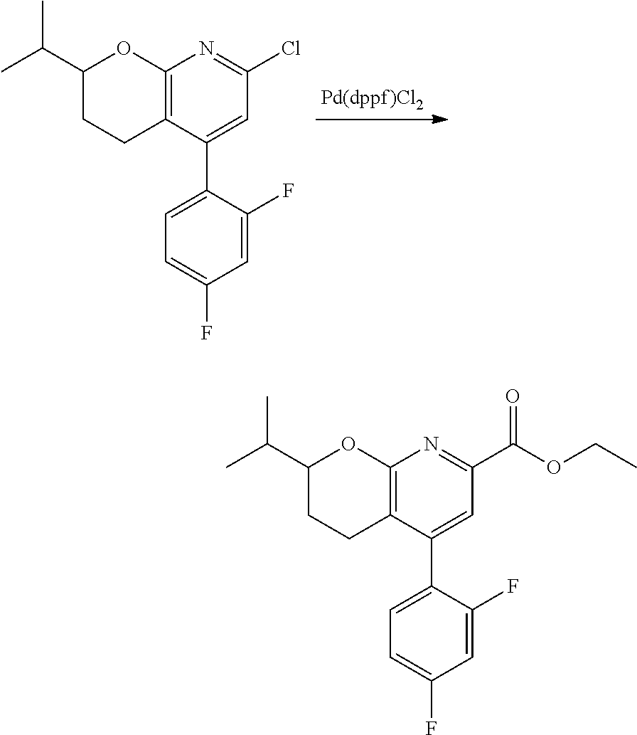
C1(C2=CC=C(F)C=C2F)=CC(Cl)=NC2=C1CCC(C(C)C)O2.C1(C2=CC=C(F)C=C2F)=CC(C(OCC)=O)=NC2=C1CCC(C(C)C)O2
